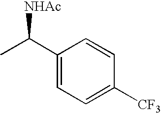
C1(C(C)[NHAc])=CC=C([CF3])C=C1
